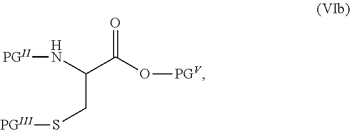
O=C(O[PGV])C(CS[PGIII])N[PGII]
